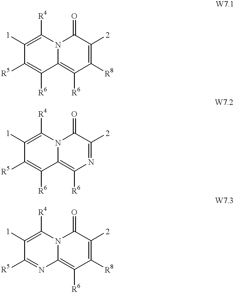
C1([1])=C([R4])N2C(=C([R6])C([R8])=C([2])C2=O)C([R6])=C1[R5].C1([1])=C([R4])N2C(=C([R6])N=C([2])C2=O)C([R6])=C1[R5].C1([1])=C([R4])N2C(=C([R6])C([R8])=C([2])C2=O)N=C1[R5]
